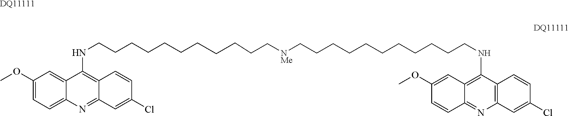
C12=CC=C(OC)C=C1C(NCCCCCCCCCCC[NMe]CCCCCCCCCCCNC1=C3C(=NC4=C1C=CC(Cl)=C4)C=CC(OC)=C3)=C1C(=N2)C=C(Cl)C=C1.[DQ11111]
